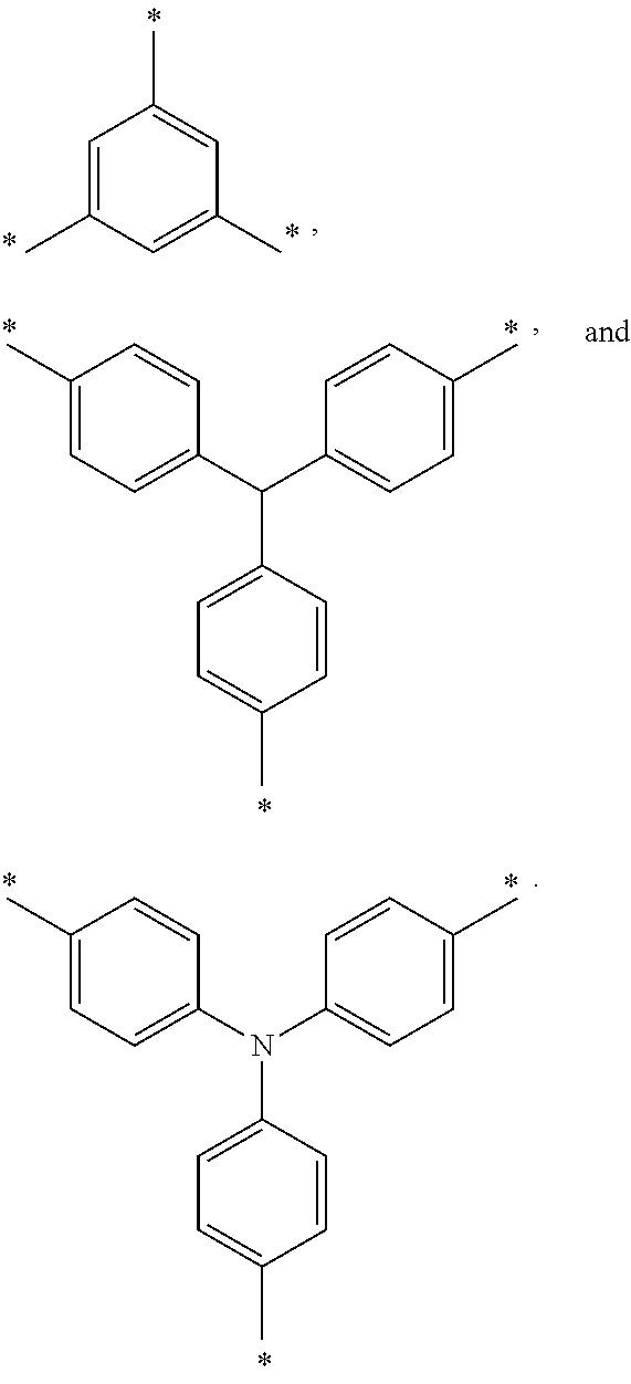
C1=C(C)C=C(C)C=C1C.C1(C)=CC=C(C(C2=CC=C(C)C=C2)C2=CC=C(C)C=C2)C=C1.C1(C)=CC=C(N(C2=CC=C(C)C=C2)C2=CC=C(C)C=C2)C=C1
